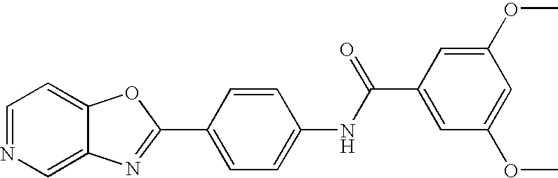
C12=CN=CC=C1OC(C1=CC=C(NC(C3=CC(OC)=CC(OC)=C3)=O)C=C1)=N2
